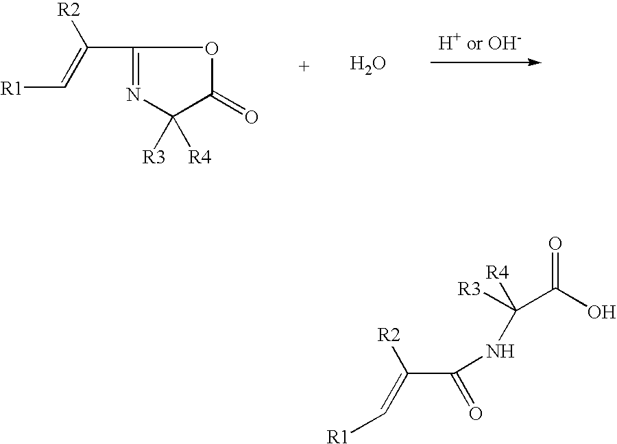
C1([R3])([R4])C(=O)OC(C(=C[R1])[R2])=N1.O.C(C(=O)NC(C(O)=O)([R3])[R4])(=C[R1])[R2]
